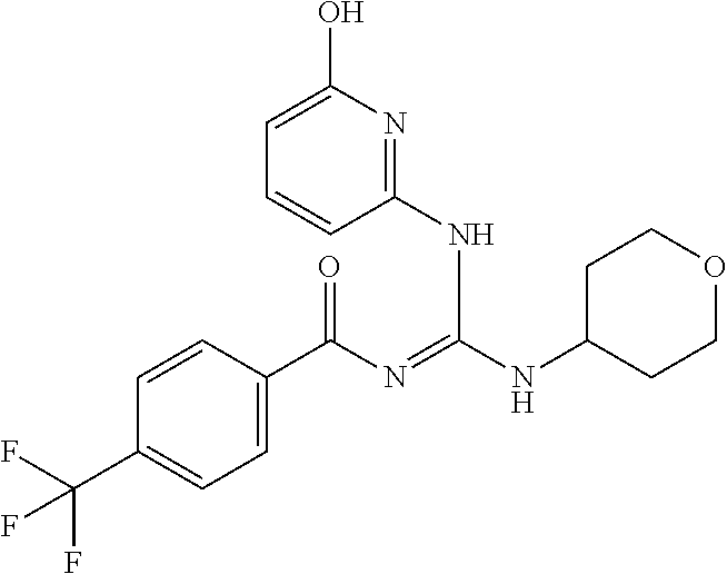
C1=CC(C(N=C(NC2CCOCC2)NC2=NC(O)=CC=C2)=O)=CC=C1C(F)(F)F
